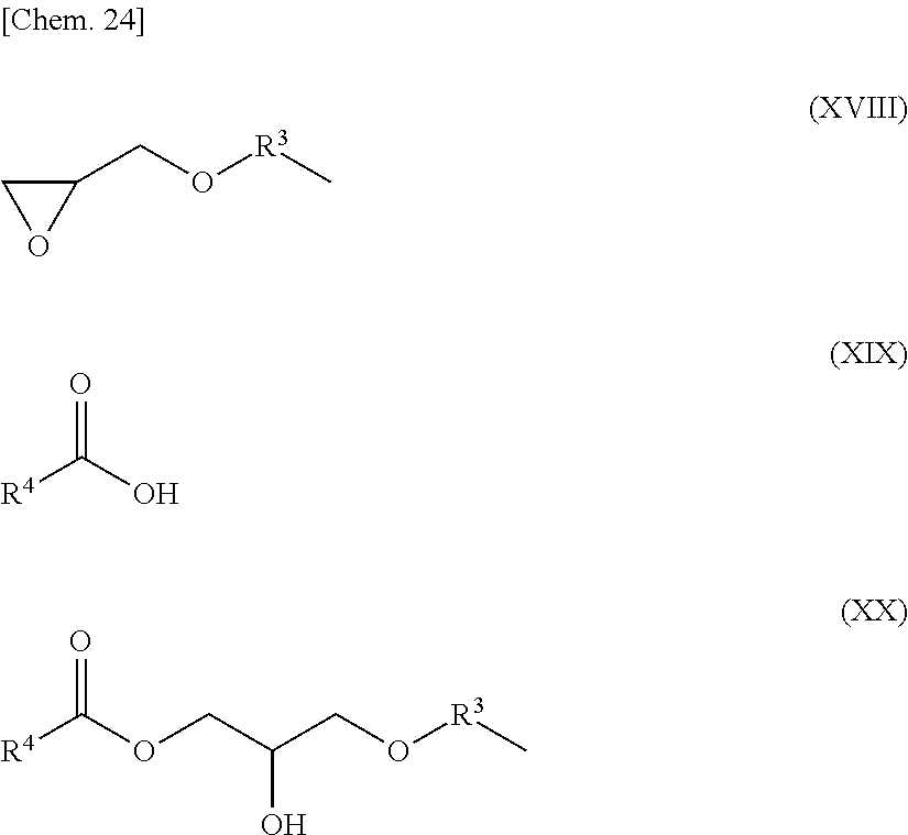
C1(CO[R3]C)CO1.O=C(O)[R4].O=C(OCC(CO[R3]C)O)[R4]
